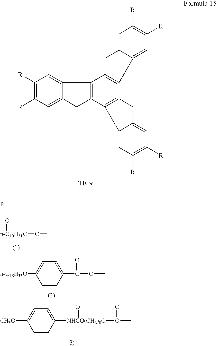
C1([R])=C([R])C=C2C(=C1)C1=C(C2)C2=C(C3=C1CC1=CC([R])=C([R])C=C31)CC1=CC([R])=C([R])C=C21.[n-C10H21C](=O)OC.[n-C16H33O]C1=CC=C(C(=O)OC)C=C1.[CH3O]C1=CC=C([NHCO(CH2)8C](O(C)=O)=O)C=C1
